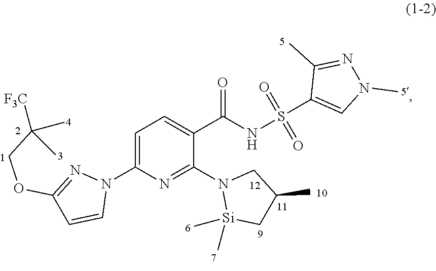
C1=C(N2N=C(OCC(C)(C)[F3C])C=C2)N=C(N2[Si](C)(C)CC(C)C2)C(C(NS(C2=CN(C)N=C2C)(=O)=O)=O)=C1
